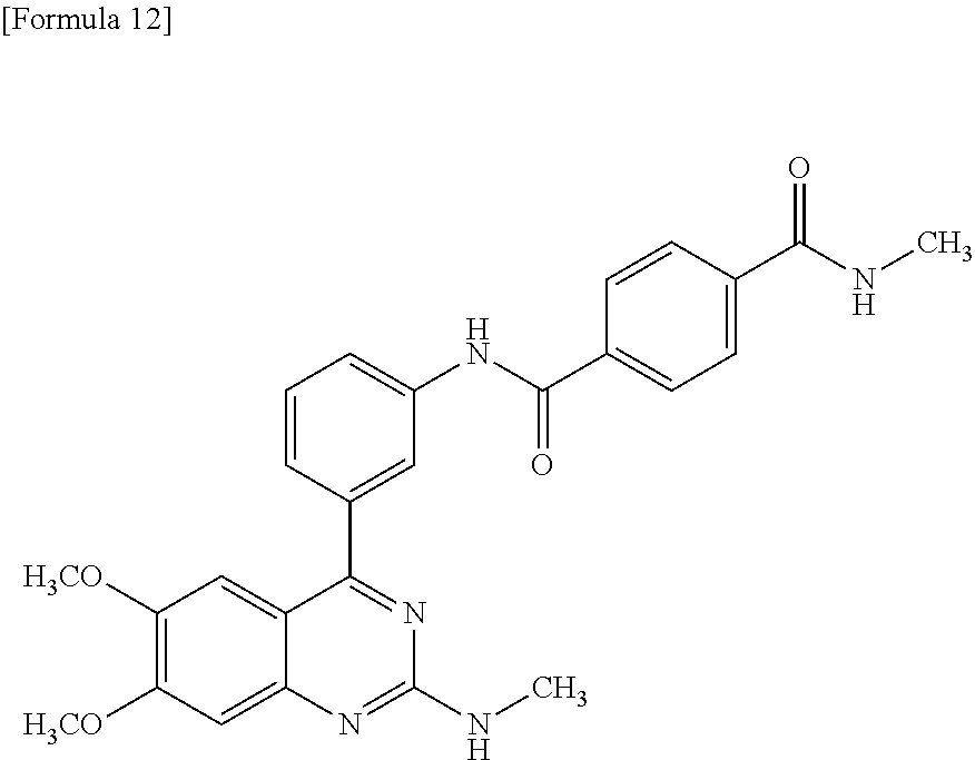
[H3CO]C1=C([H3CO])C=C2C(=C1)N=C(NC)N=C2C1=CC(NC(C2=CC=C(C(NC)=O)C=C2)=O)=CC=C1
